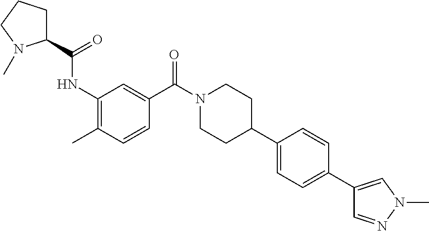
CC1=C(NC(=O)C2CCCN2C)C=C(C(N2CCC(C3=CC=C(C4=CN(C)N=C4)C=C3)CC2)=O)C=C1
